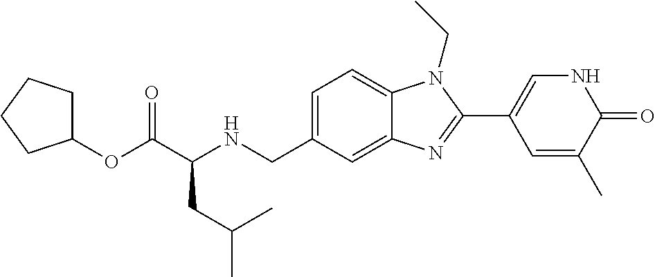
C1(OC(C(NCC2=CC=C3C(=C2)N=C(C2=CNC(=O)C(C)=C2)N3CC)CC(C)C)=O)CCCC1
